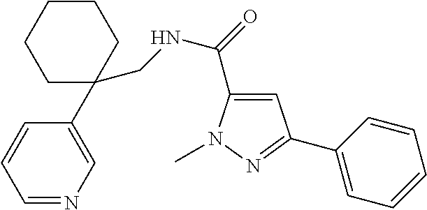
C1=C(C(=O)NCC2(C3=CN=CC=C3)CCCCC2)N(C)N=C1C1=CC=CC=C1
